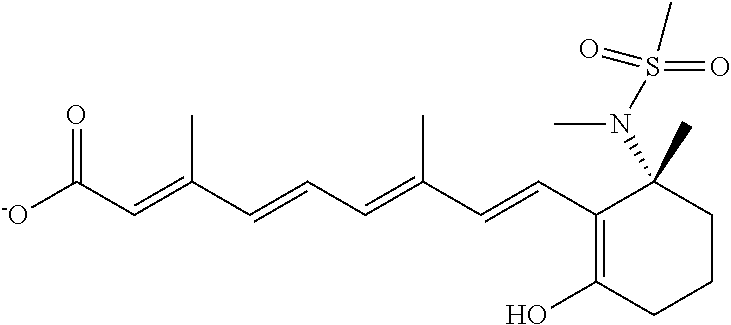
C(C=C(C=CC=C(C=CC1=C(O)CCCC1(N(C)S(=O)(=O)C)C)C)C)([-O])=O
